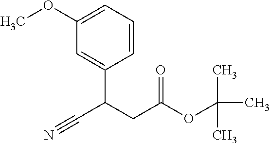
C1(OC)=CC=CC(C(CC(OC(C)(C)C)=O)C#N)=C1
